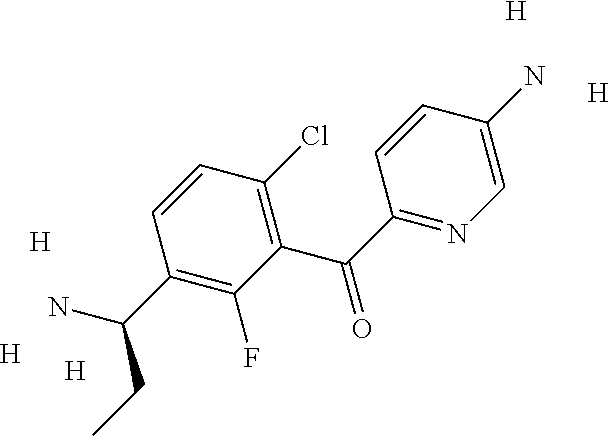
C1(C(C2=NC=C(N)C=C2)=O)=C(Cl)C=CC(C(N)CC)=C1F.[H].[H].[H].[H].[H]
